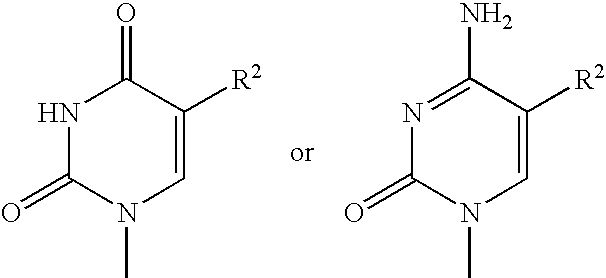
N1C(=O)N(C)C=C([R2])C1=O.N1=C(N)C([R2])=CN(C)C1=O
